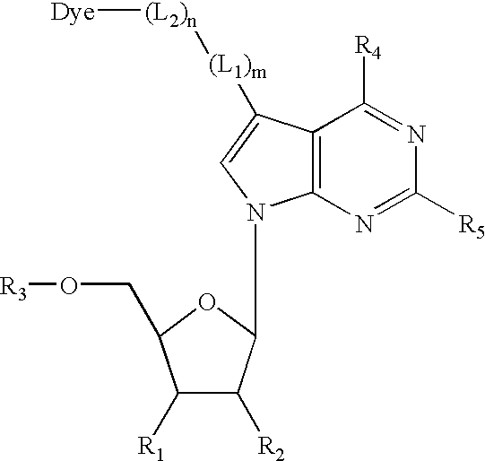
C1([R1])C([R2])C(N2C3=C(C([R4])=NC([R5])=N3)C([(L1)m][(L2)n][Dye])=C2)OC1CO[R3]
